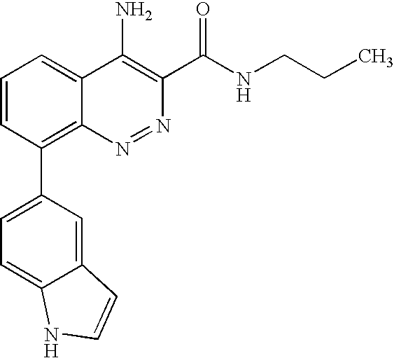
C1=CC(C2=CC=C3C(=C2)C=CN3)=C2C(=C1)C(N)=C(C(NCCC)=O)N=N2
